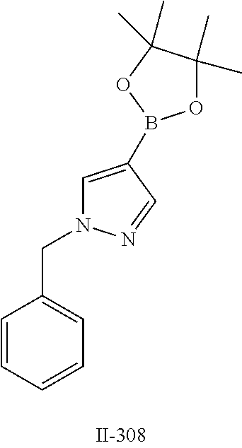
C1=C(B2OC(C)(C)C(C)(C)O2)C=NN1CC1=CC=CC=C1
